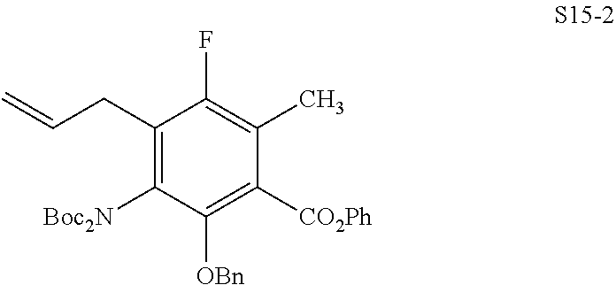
C1(CC=C)=C([Boc2N])C([OBn])=C([CO2Ph])C(C)=C1F
